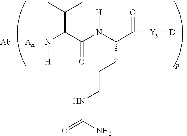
[Ab][Aa]N(C(C(N(C(C(=O)[Yy][D])CCCNC(=O)N)[H])=O)C(C)C)[H]
